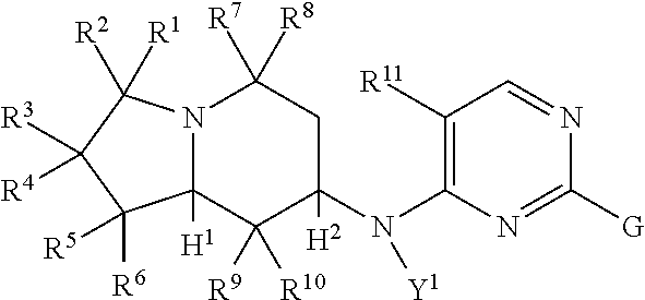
N12C([H1])(C([R9])([R10])C(N(C3=C([R11])C=NC([G])=N3)[Y1])([H2])CC1([R8])[R7])C([R6])([R5])C([R3])([R4])C2([R1])[R2]
